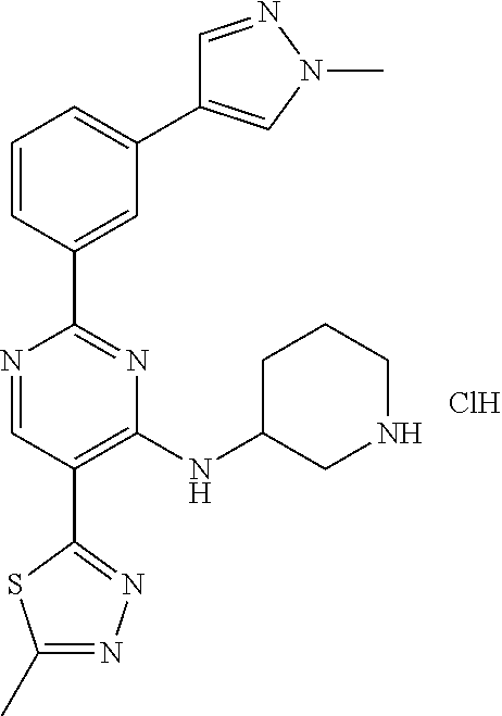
C1(NC2CNCCC2)=C(C2=NN=C(C)S2)C=NC(C2=CC(C3=CN(C)N=C3)=CC=C2)=N1.Cl
